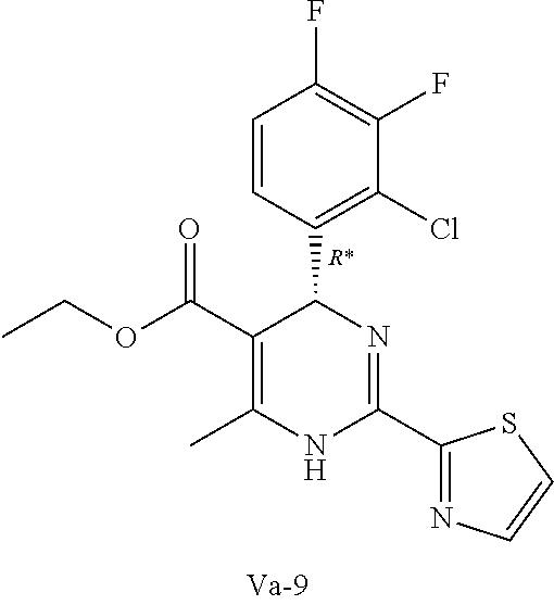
C1(C(OCC)=O)=C(C)NC(C2=NC=CS2)=NC1C1=C(Cl)C(F)=C(F)C=C1
